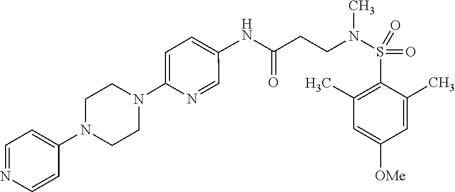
N(C(CCN(S(=O)(=O)C1=C(C)C=C([OMe])C=C1C)C)=O)C1=CC=C(N2CCN(C3=CC=NC=C3)CC2)N=C1
